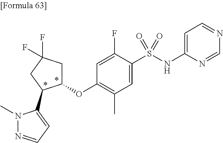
O(C1=C(C)C=C(S(NC2=CC=NC=N2)(=O)=O)C(F)=C1)C1CC(F)(F)CC1C1=CC=NN1C
